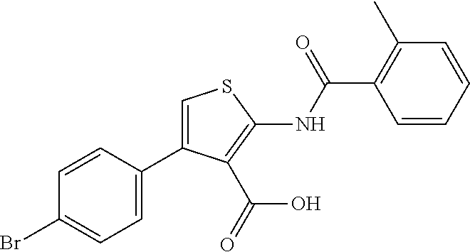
C1=C(C2=CC=C(Br)C=C2)C(C(=O)O)=C(NC(C2=C(C)C=CC=C2)=O)S1
